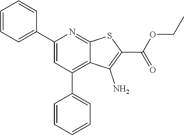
C1(C2=CC(C3=CC=CC=C3)=C3C(=N2)SC(C(=O)OCC)=C3N)=CC=CC=C1
